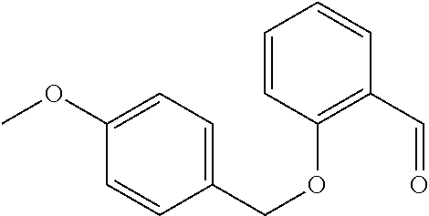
C1=CC(OCC2=CC=C(OC)C=C2)=C(C=O)C=C1
